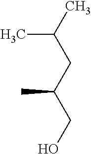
CC(C)CC(CO)C
